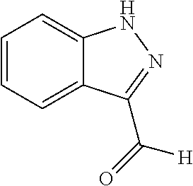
C1=CC=C2C(=C1)NN=C2C(=O)[H]
